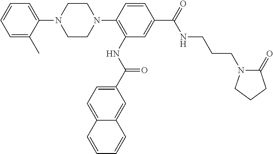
C1=CC=C(C)C(N2CCN(C3=C(NC(C4=CC=C5C(=C4)C=CC=C5)=O)C=C(C(NCCCN4C(=O)CCC4)=O)C=C3)CC2)=C1
